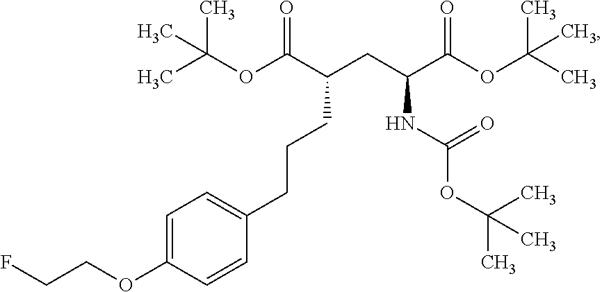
C(CCC(CC(C(OC(C)(C)C)=O)NC(OC(C)(C)C)=O)C(OC(C)(C)C)=O)C1=CC=C(OCCF)C=C1
